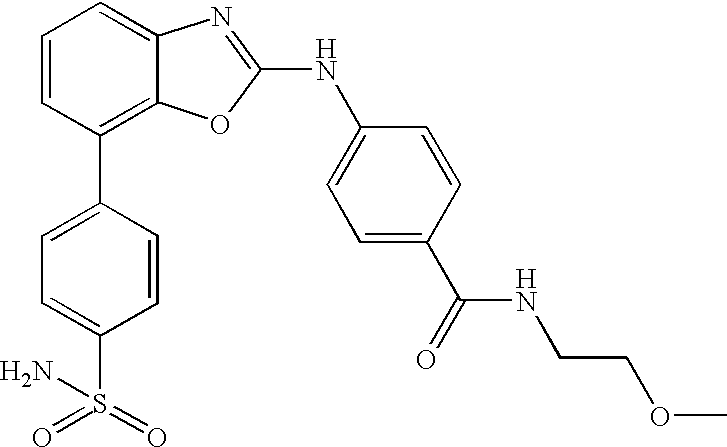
C1=CC(C2=CC=C(S(=O)(=O)N)C=C2)=C2C(=C1)N=C(NC1=CC=C(C(=O)NCCOC)C=C1)O2
